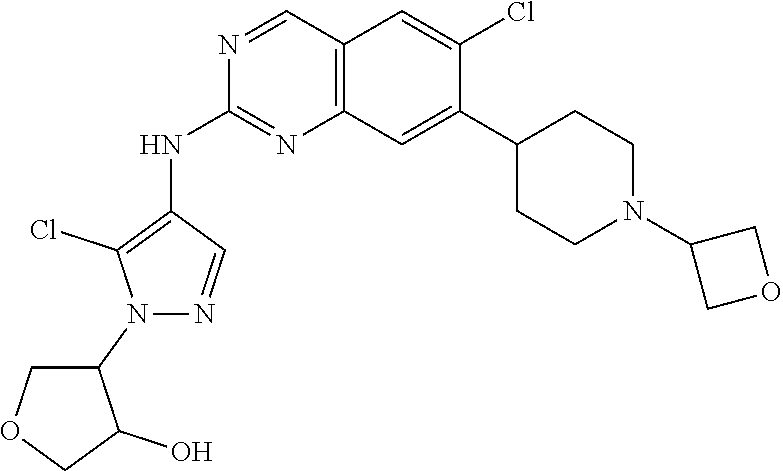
C1(O)COCC1N1N=CC(NC2=NC3=C(C=N2)C=C(Cl)C(C2CCN(C4COC4)CC2)=C3)=C1Cl
